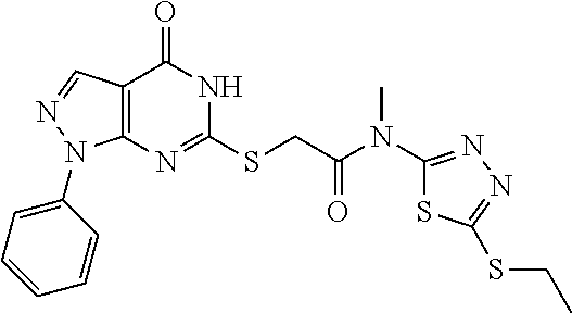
C12=C(N=C(SCC(N(C3=NN=C(SCC)S3)C)=O)NC1=O)N(C1=CC=CC=C1)N=C2
